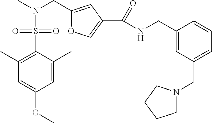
C1=C(C)C(S(=O)(=O)N(CC2=CC(C(NCC3=CC(CN4CCCC4)=CC=C3)=O)=CO2)C)=C(C)C=C1OC
